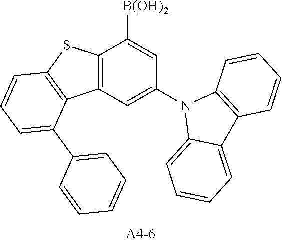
C12=C(C=C(N3C4=CC=CC=C4C4=C3C=CC=C4)C=C1[B(OH)2])C1=C(S2)C=CC=C1C1=CC=CC=C1
